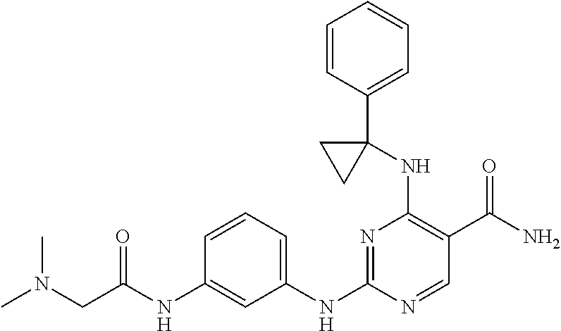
C1(NC2=NC(NC3(C4=CC=CC=C4)CC3)=C(C(=O)N)C=N2)=CC=CC(NC(=O)CN(C)C)=C1
